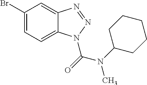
C1(Br)=CC=C2C(=C1)N=NN2C(N(C)C1CCCCC1)=O
